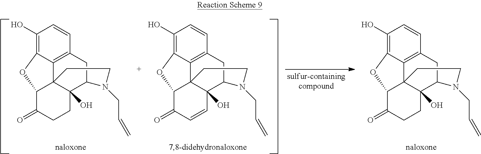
C1(O)=C2C3=C(C=C1)CC1C4(O)C3(C(C(=O)CC4)O2)CCN1CC=C.C1(O)=C2C3=C(C=C1)CC1C4(O)C3(C(C(=O)C=C4)O2)CCN1CC=C.C1(O)=C2C3=C(C=C1)CC1C4(O)C3(C(C(=O)CC4)O2)CCN1CC=C
